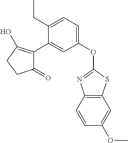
C1(=O)C(C2=CC(OC3=NC4=C(S3)C=C(OC)C=C4)=CC=C2CC)=C(O)CC1
